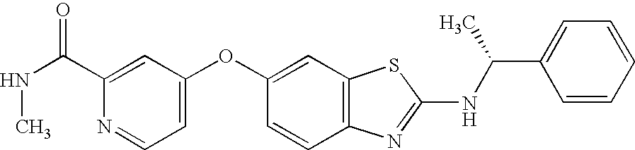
C1(C(NC)=O)=CC(OC2=CC3=C(C=C2)N=C(NC(C2=CC=CC=C2)C)S3)=CC=N1
